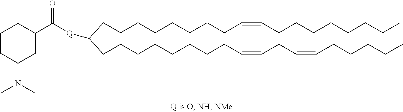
C(C([Q]C(C1CCCC(N(C)C)C1)=O)CCCCCCCCC=CCCCCCCCC)CCCCCCCC=CCC=CCCCCC
